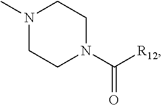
N1(C)CCN(C([R12])=O)CC1
